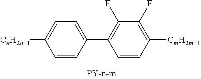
C1(F)=C([CmH2m+1])C=CC(C2=CC=C([CnH2n+1])C=C2)=C1F
